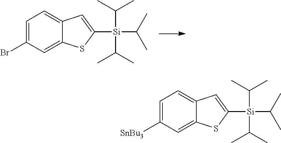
C1=C(Br)C=C2C(=C1)C=C([Si](C(C)C)(C(C)C)C(C)C)S2.C1=C([SnBu3])C=C2C(=C1)C=C([Si](C(C)C)(C(C)C)C(C)C)S2
